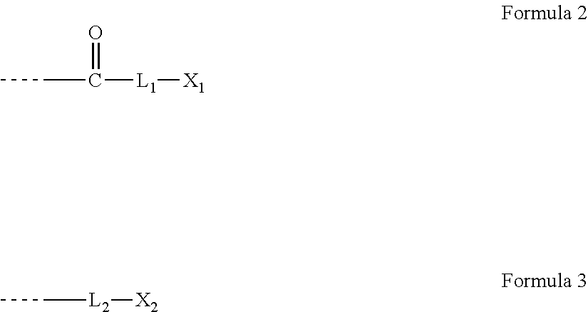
C(C(=O)[L1][X1])C.C([L2][X2])C
